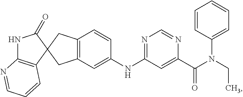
C1(=O)NC2=C(C=CC=N2)C12CC1=C(C2)C=CC(NC2=NC=NC(C(=O)N(CC)C3=CC=CC=C3)=C2)=C1
